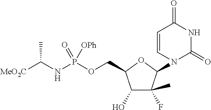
[MeO2C]C(NP(OCC1C(O)C(C)(F)C(N2C(=O)NC(=O)C=C2)O1)(=O)[OPh])C
